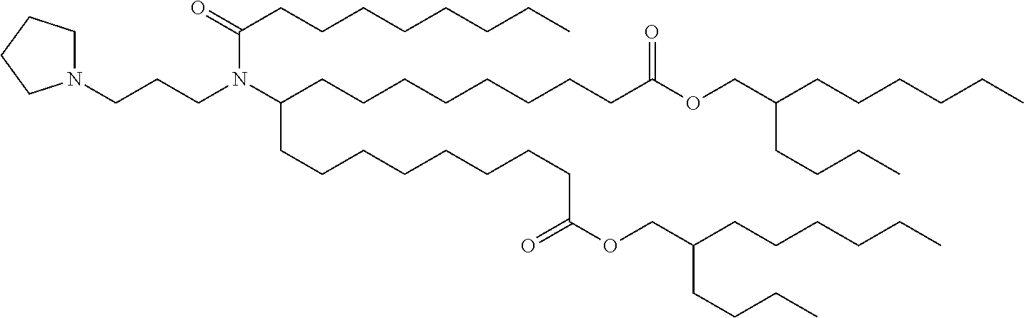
N1(CCCN(C(CCCCCCCCC(OCC(CCCCCC)CCCC)=O)CCCCCCCCC(=O)OCC(CCCCCC)CCCC)C(CCCCCCCC)=O)CCCC1
